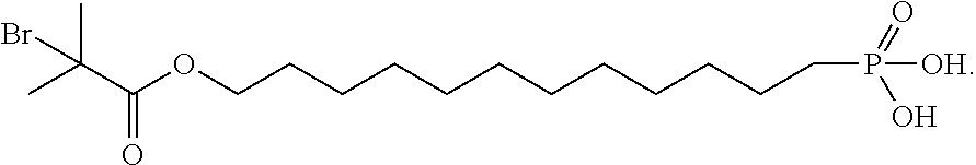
CC(C(OCCCCCCCCCCCCP(=O)(O)[OH])=O)(C)Br
